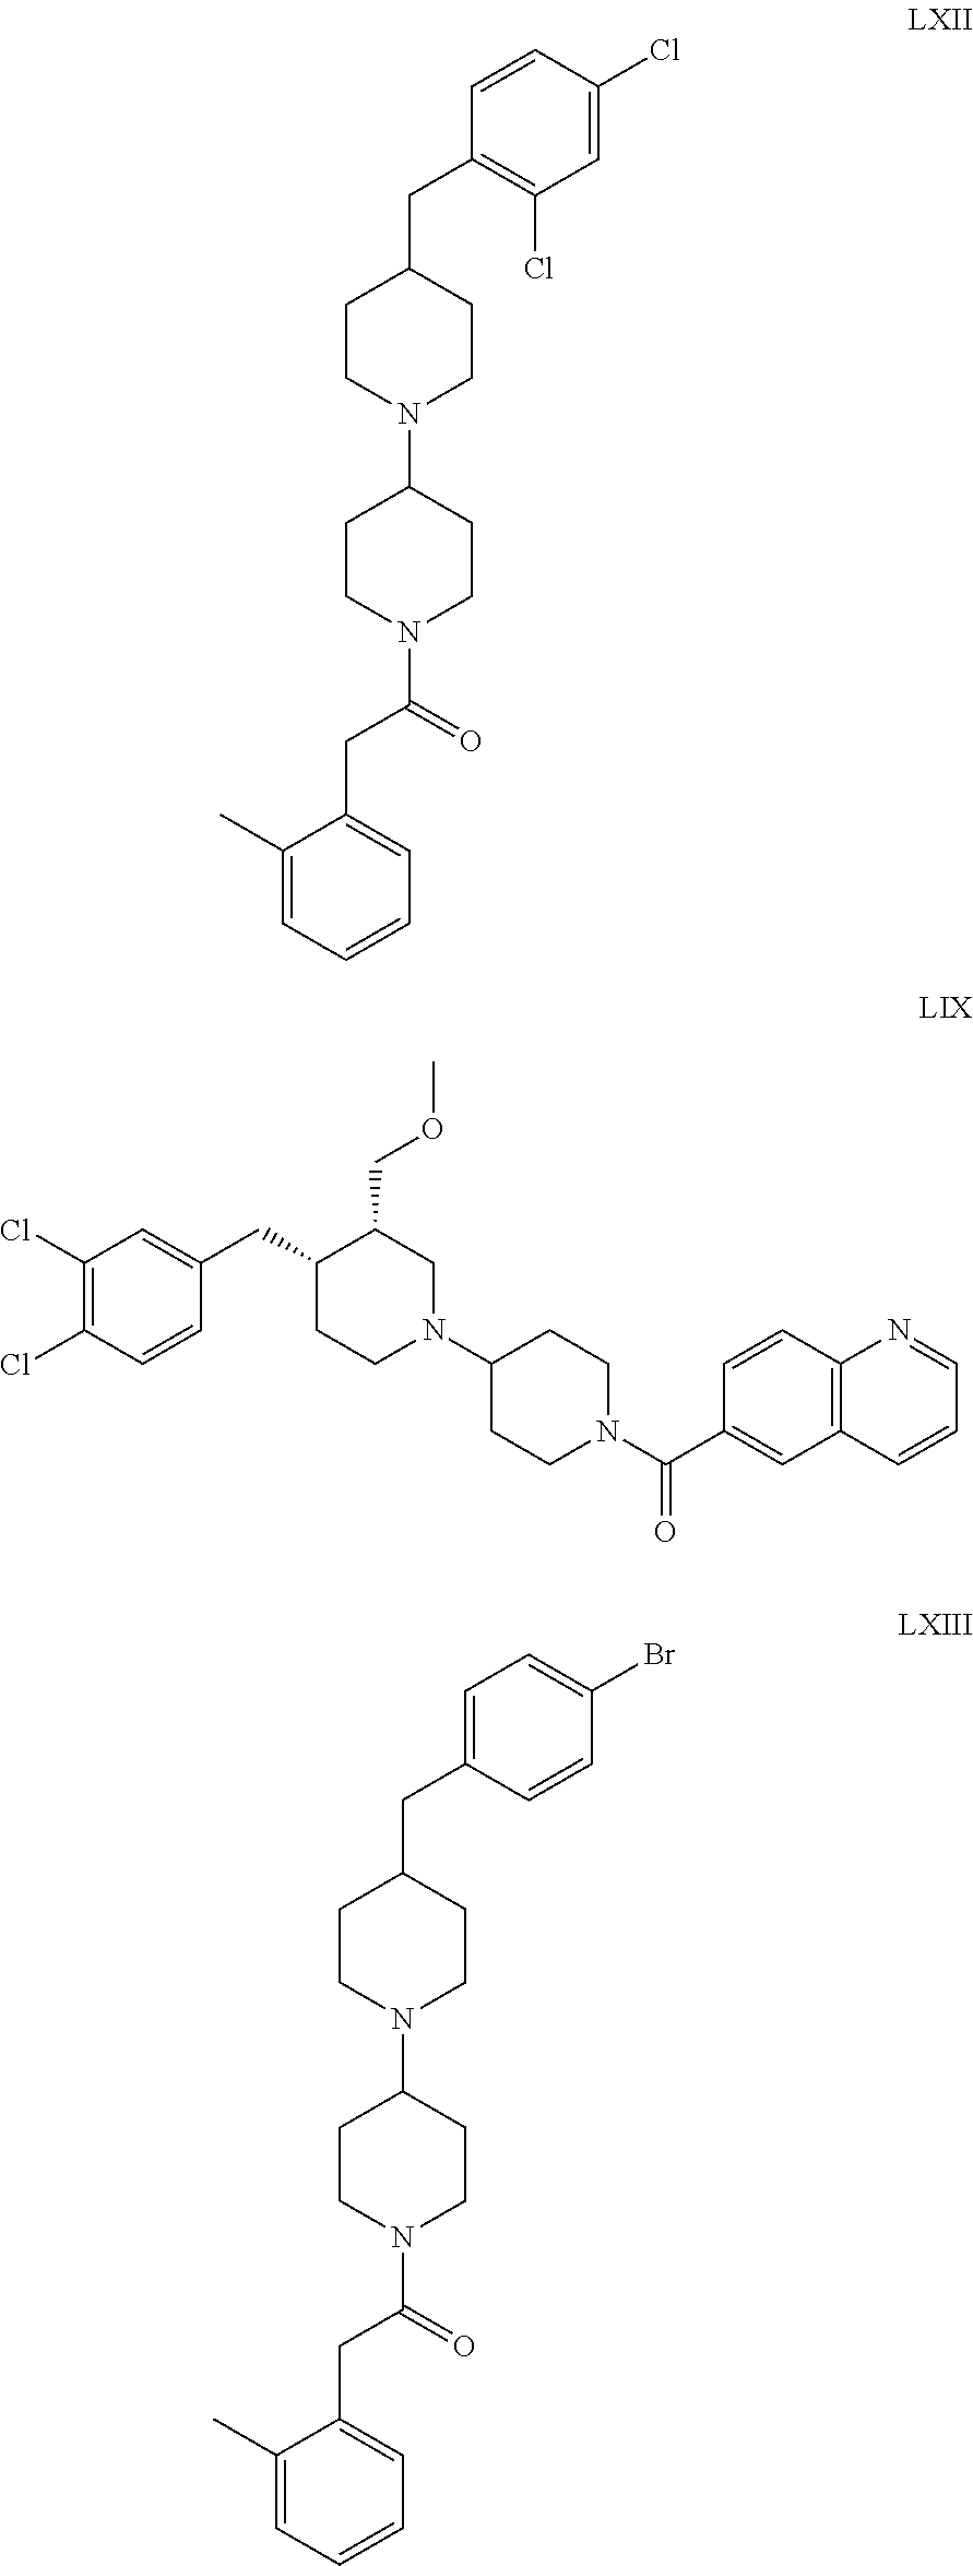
C1(C)=CC=CC=C1CC(N1CCC(N2CCC(CC3=C(Cl)C=C(Cl)C=C3)CC2)CC1)=O.C1(Cl)=C(Cl)C=CC(CC2CCN(C3CCN(C(C4=CC5=C(C=C4)N=CC=C5)=O)CC3)CC2COC)=C1.C1(C)=CC=CC=C1CC(N1CCC(N2CCC(CC3=CC=C(Br)C=C3)CC2)CC1)=O
